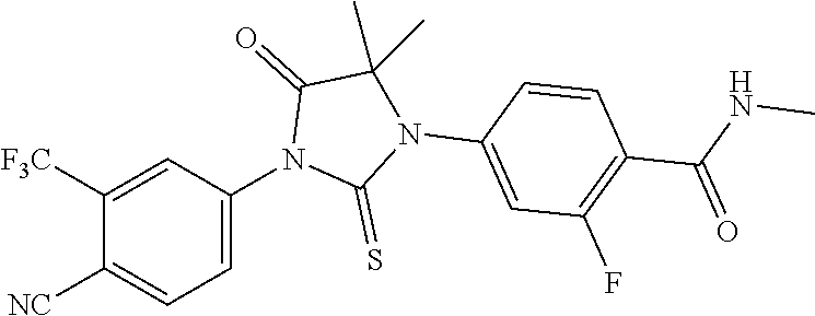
C1([F3C])=CC(N2C(=S)N(C3=CC(F)=C(C(NC)=O)C=C3)C(C)(C)C2=O)=CC=C1[NC]
